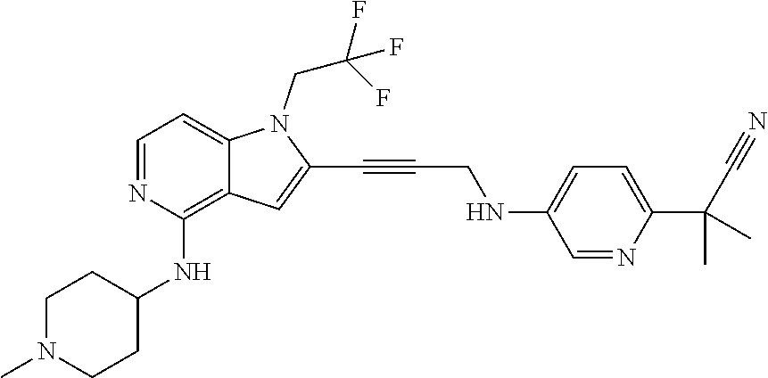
C1=NC(NC2CCN(C)CC2)=C2C(=C1)N(CC(F)(F)F)C(C#CCNC1=CC=C(C(C)(C)C#N)N=C1)=C2
